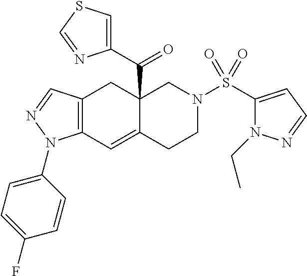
C12(C(C3=CSC=N3)=O)C(=CC3=C(C1)C=NN3C1=CC=C(F)C=C1)CCN(S(C1=CC=NN1CC)(=O)=O)C2
